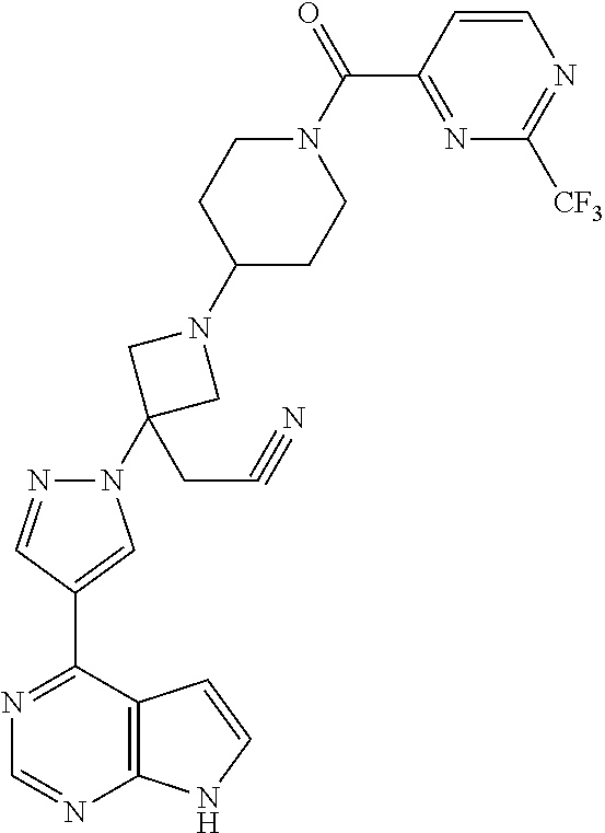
C1(C2=CN(C3(CC#N)CN(C4CCN(C(C5=NC([CF3])=NC=C5)=O)CC4)C3)N=C2)=NC=NC2=C1C=CN2
